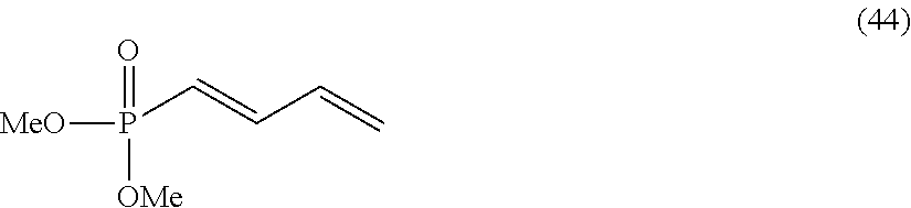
[MeO]P([OMe])(=O)C=CC=C
